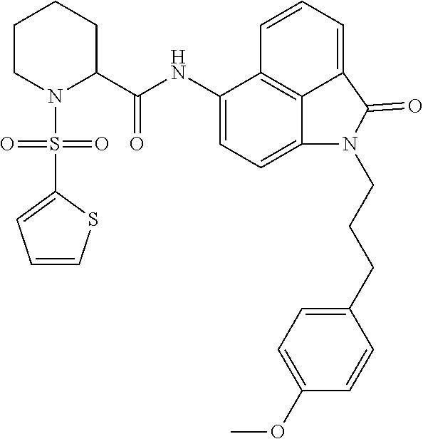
C1(NC(C2CCCCN2S(=O)(C2=CC=CS2)=O)=O)=CC=C2C3=C1C=CC=C3C(=O)N2CCCC1=CC=C(OC)C=C1
